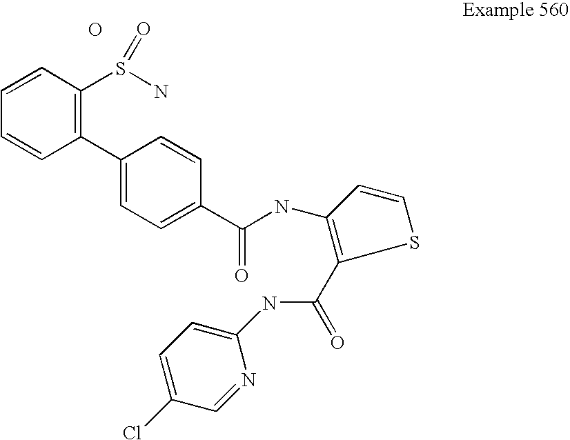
O.C1(C2=CC=C(C(=O)NC3=C(C(NC4=CC=C(Cl)C=N4)=O)SC=C3)C=C2)=C(S(N)=O)C=CC=C1
